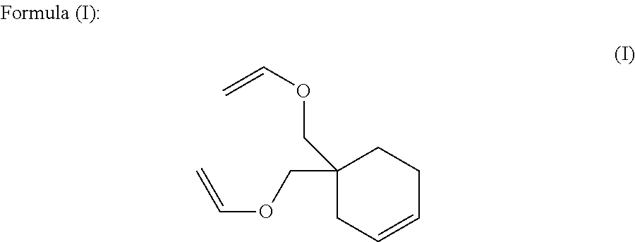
C1(COC=C)(COC=C)CC=CCC1
